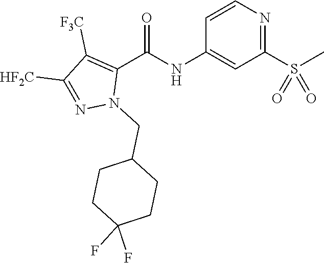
C1=CN=C(S(C)(=O)=O)C=C1NC(C1=C([F3C])C([HF2C])=NN1CC1CCC(F)(F)CC1)=O
